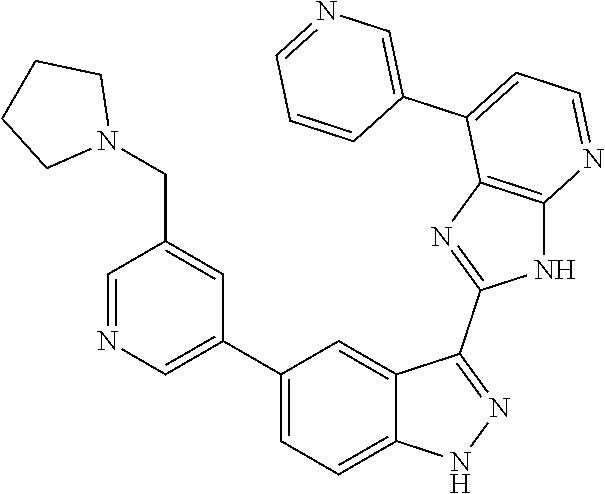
C1=NC=C(C2=CC=C3C(=C2)C(C2=NC4=C(N2)N=CC=C4C2=CN=CC=C2)=NN3)C=C1CN1CCCC1
